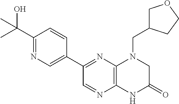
C1(C(C)(O)C)=NC=C(C2=NC3=C(N=C2)NC(=O)CN3CC2COCC2)C=C1
